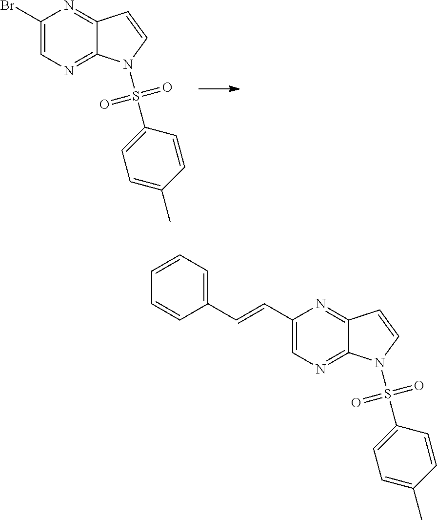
C1(C=CC2=CC=CC=C2)=CN=C2C(=N1)C=CN2S(=O)(=O)C1=CC=C(C)C=C1.C1(Br)=CN=C2C(=N1)C=CN2S(=O)(=O)C1=CC=C(C)C=C1
